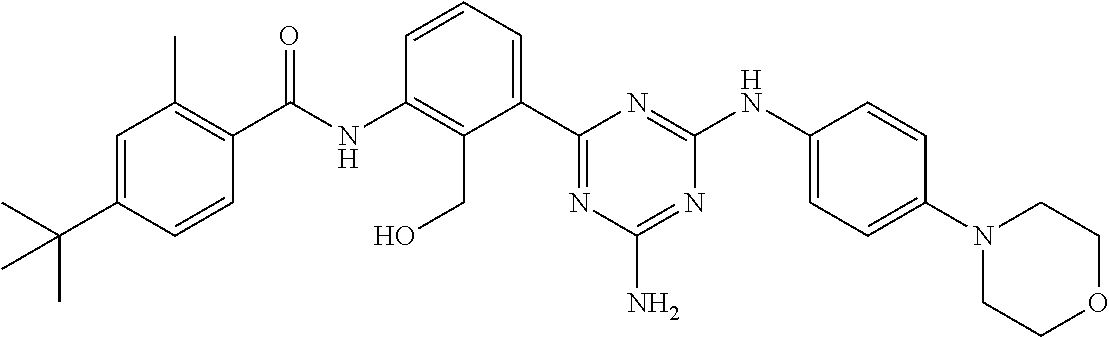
N(C1=C(CO)C(C2=NC(N)=NC(NC3=CC=C(N4CCOCC4)C=C3)=N2)=CC=C1)C(=O)C1=C(C)C=C(C(C)(C)C)C=C1
